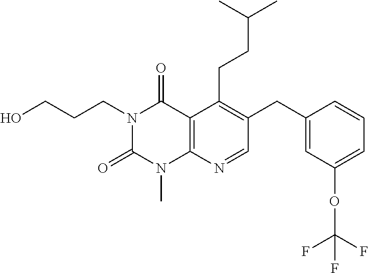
C(CCC1=C(CC2=CC(OC(F)(F)F)=CC=C2)C=NC2=C1C(=O)N(CCCO)C(=O)N2C)(C)C
